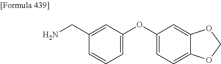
C1(CN)=CC(OC2=CC=C3C(=C2)OCO3)=CC=C1
